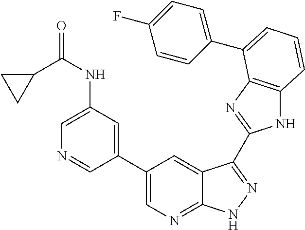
C1(C2=CN=C3C(=C2)C(C2=NC4=C(N2)C=CC=C4C2=CC=C(F)C=C2)=NN3)=CC(NC(C2CC2)=O)=CN=C1
